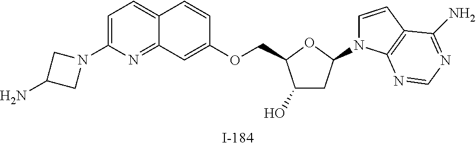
C1(O)CC(N2C=CC3=C2N=CN=C3N)OC1COC1=CC2=NC(N3CC(N)C3)=CC=C2C=C1
